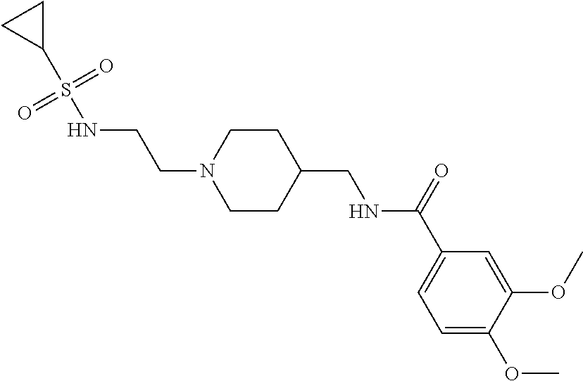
C1=C(OC)C(OC)=CC(C(=O)NCC2CCN(CCNS(C3CC3)(=O)=O)CC2)=C1
